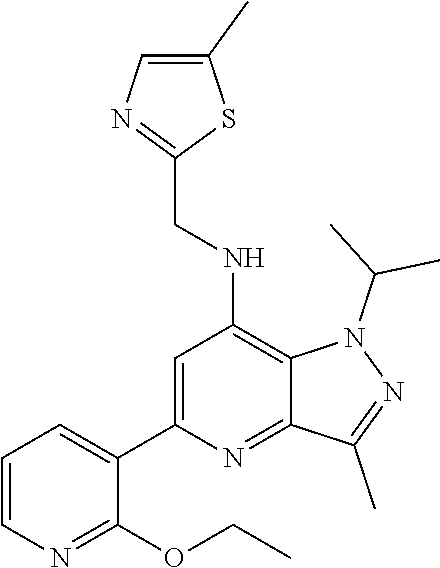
C1(C2=CC=CN=C2OCC)=CC(NCC2=NC=C(C)S2)=C2C(=N1)C(C)=NN2C(C)C
